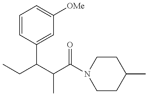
CCC(C(C(N1CCC(C)CC1)=O)C)C1=CC([OMe])=CC=C1
